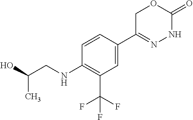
C1C(C2=CC(C(F)(F)F)=C(NCC(O)C)C=C2)=NNC(=O)O1
